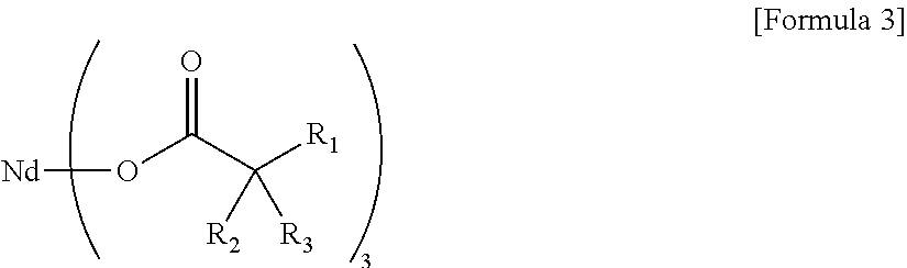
[Nd]OC(C([R3])([R1])[R2])=O
